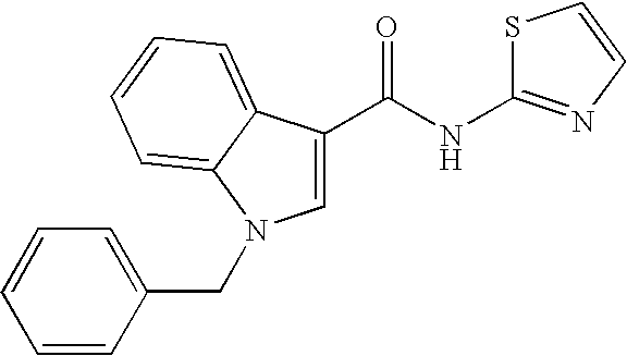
C1=C(C(NC2=NC=CS2)=O)C2=CC=CC=C2N1CC1=CC=CC=C1
